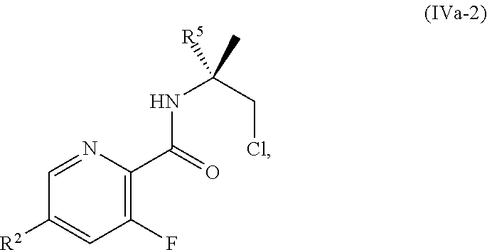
C1([R2])=CC(F)=C(C(NC(CCl)(C)[R5])=O)N=C1
